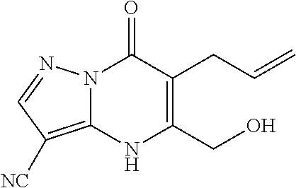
C1(CC=C)=C(CO)NC2=C([NC])C=NN2C1=O
